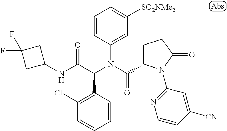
C1=CC(N(C(=O)C2CCC(=O)N2C2=NC=CC([CN])=C2)C(C(NC2CC(F)(F)C2)=O)C2=C(Cl)C=CC=C2)=CC([SO2NMe2])=C1
